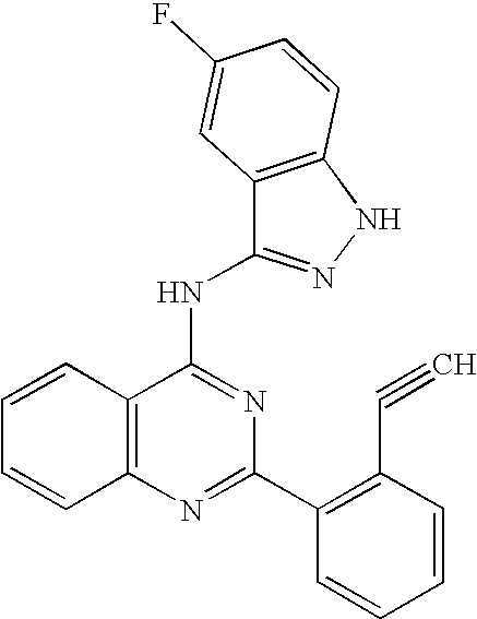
C12=C(N=C(C3=C(C#C)C=CC=C3)N=C1NC1=NNC3=C1C=C(F)C=C3)C=CC=C2
